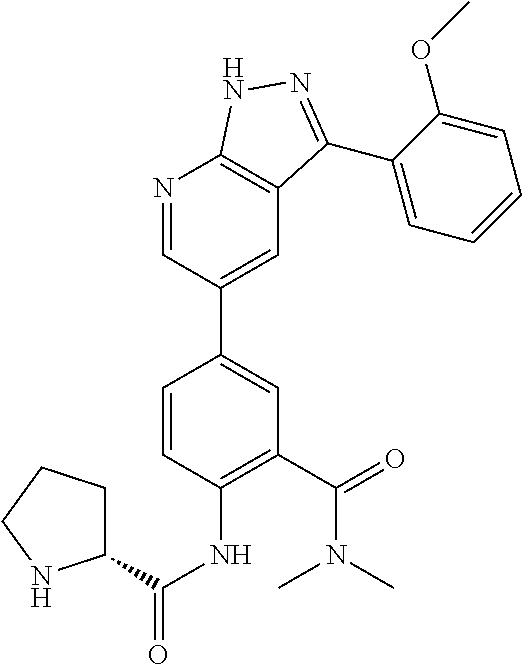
C1(C(N(C)C)=O)=C(NC(=O)C2CCCN2)C=CC(C2=CC3=C(N=C2)NN=C3C2=CC=CC=C2OC)=C1
